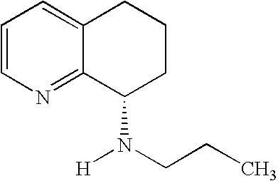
C1=CN=C2C(=C1)CCCC2N([H])CCC
